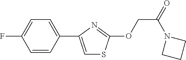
C1=CC(C2=CSC(OCC(=O)N3CCC3)=N2)=CC=C1F
